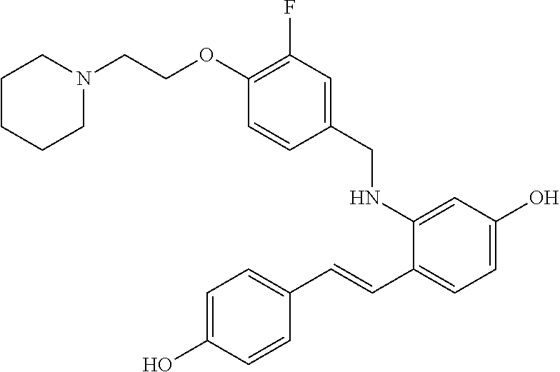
C1=CC(O)=CC=C1C=CC1=CC=C(O)C=C1NCC1=CC(F)=C(OCCN2CCCCC2)C=C1
